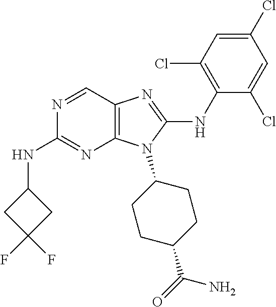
N1=CC2=C(N=C1NC1CC(F)(F)C1)N(C1CCC(C(=O)N)CC1)C(NC1=C(Cl)C=C(Cl)C=C1Cl)=N2
